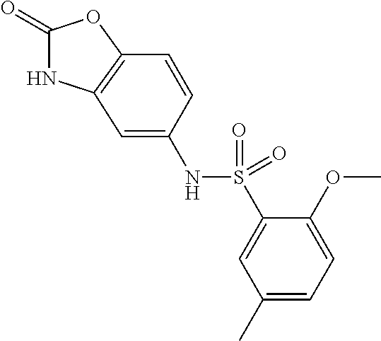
C1(=O)NC2=C(O1)C=CC(NS(C1=CC(C)=CC=C1OC)(=O)=O)=C2
